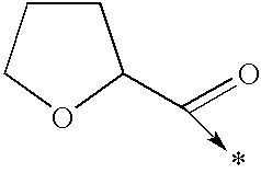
C1CCOC1C(=O)->*
